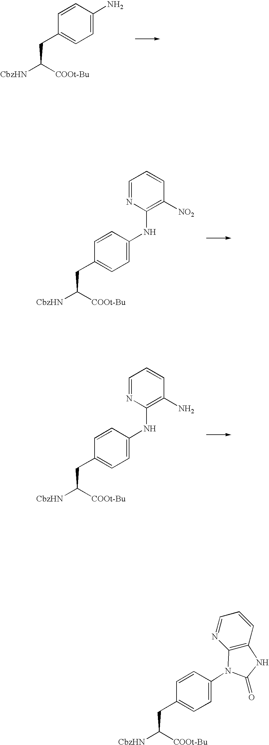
C1=C(N)C=CC(CC([CbzHN])[COOt-Bu])=C1.C1=C(NC2=C([NO2])C=CC=N2)C=CC(CC([CbzHN])[COOt-Bu])=C1.C1=C(NC2=C(N)C=CC=N2)C=CC(CC([CbzHN])[COOt-Bu])=C1.C1=C(N2C3=C(C=CC=N3)NC2=O)C=CC(CC([CbzHN])[COOt-Bu])=C1
